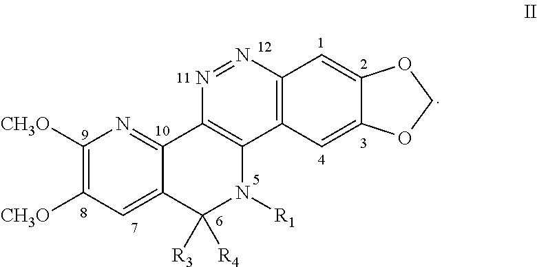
C1([CH3O])=C([CH3O])C=C2C(=N1)C1=C(N([R1])C2([R3])[R4])C2=C(N=N1)C=C1C(=C2)OCO1
